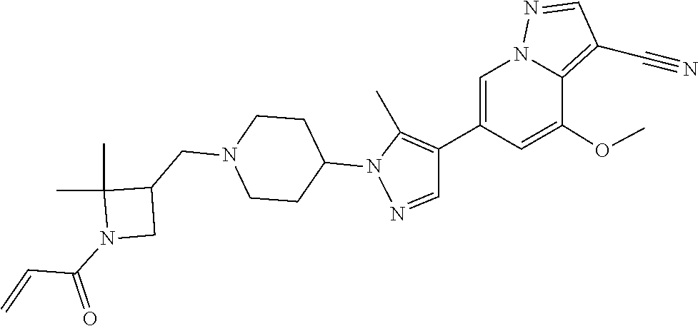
C1(C2=C(C)N(C3CCN(CC4CN(C(C=C)=O)C4(C)C)CC3)N=C2)=CN2C(=C(C#N)C=N2)C(OC)=C1
